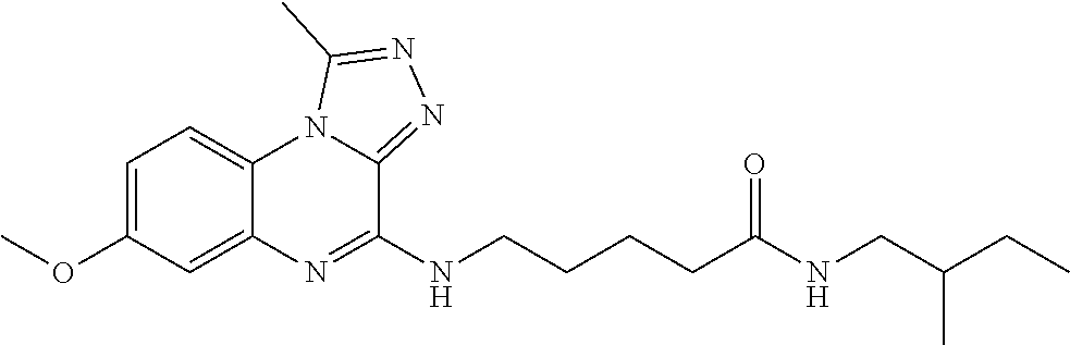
C1=C(OC)C=C2C(=C1)N1C(=NN=C1C)C(NCCCCC(NCC(CC)C)=O)=N2
